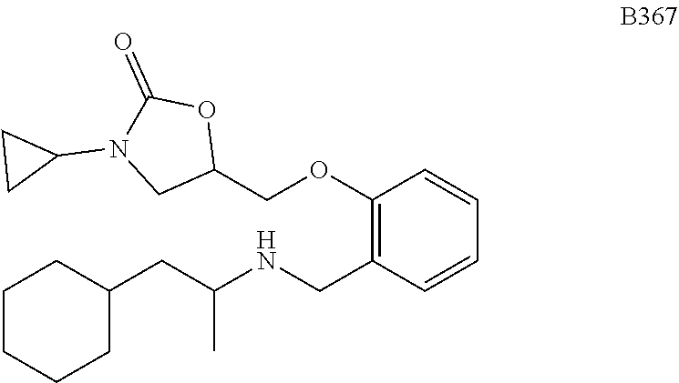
C1(N2CC(COC3=C(CNC(CC4CCCCC4)C)C=CC=C3)OC2=O)CC1
